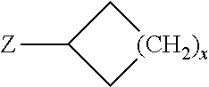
C1([Z])C[(CH2)x]C1
